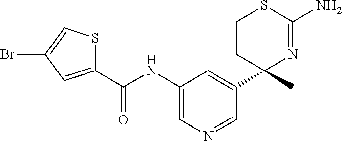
C(NC1=CN=CC(C2(C)N=C(N)SCC2)=C1)(=O)C1=CC(Br)=CS1
